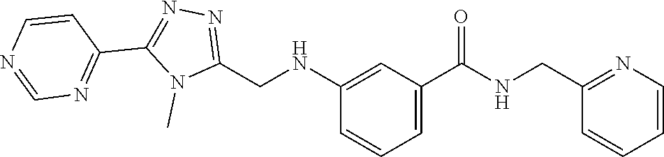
C(C1=NC=CC=C1)NC(C1=CC=CC(NCC2=NN=C(C3=NC=NC=C3)N2C)=C1)=O
